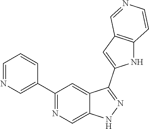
C1(C2=CN=CC=C2)=NC=C2C(=C1)C(C1=CC3=C(N1)C=CN=C3)=NN2
